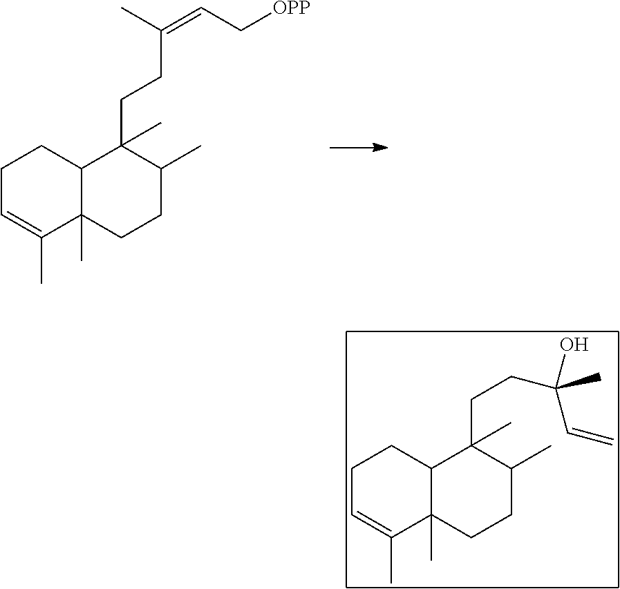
C1C=C(C)C2(C)C(C1)C(CCC(=CC[OPP])C)(C)C(C)CC2.C1C=C(C)C2(C)C(C1)C(CCC(C)(C=C)O)(C)C(C)CC2
